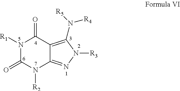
N1([R1])C(=O)N([R2])C2=NN([R3])C(N([R5])[R4])=C2C1=O
